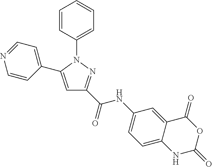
C1=CC(N2C(C3=CC=NC=C3)=CC(C(NC3=CC=C4C(=C3)C(=O)OC(=O)N4)=O)=N2)=CC=C1
